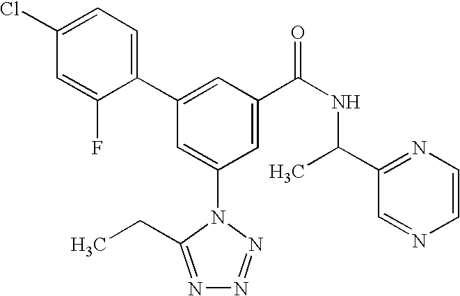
C1(C2=CC(C(NC(C3=NC=CN=C3)C)=O)=CC(N3C(CC)=NN=N3)=C2)=CC=C(Cl)C=C1F
